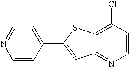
C12=NC=CC(Cl)=C1SC(C1=CC=NC=C1)=C2
